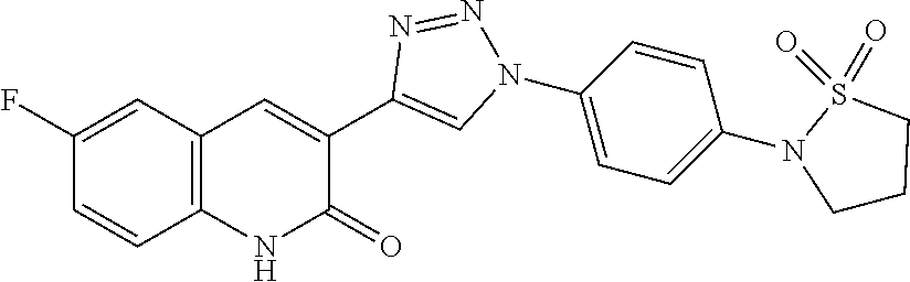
C1=CC2=C(C=C1F)C=C(C1=CN(C3=CC=C(N4S(=O)(=O)CCC4)C=C3)N=N1)C(=O)N2
